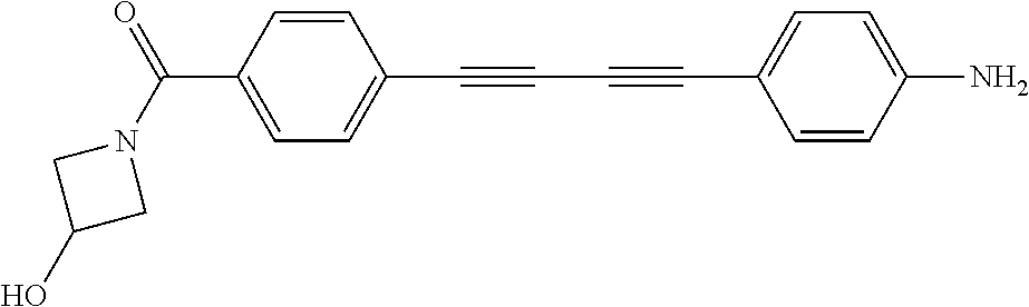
C1=C(C(N2CC(O)C2)=O)C=CC(C#CC#CC2=CC=C(N)C=C2)=C1
